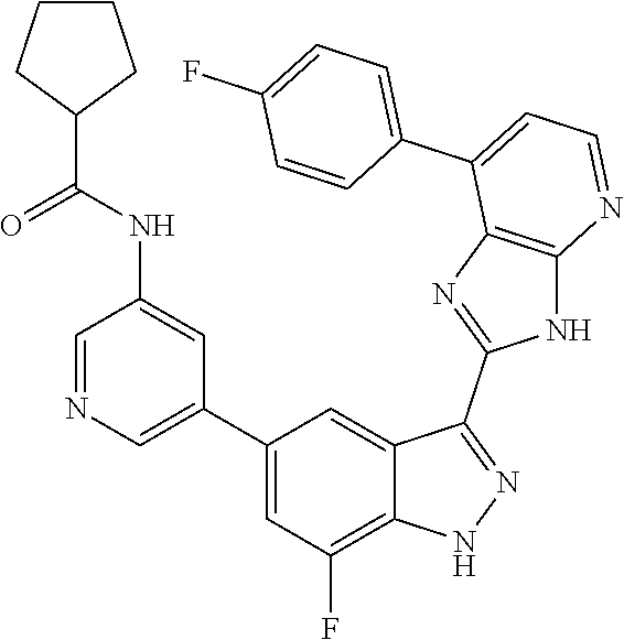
C1=NC=C(C2=CC(F)=C3C(=C2)C(C2=NC4=C(N2)N=CC=C4C2=CC=C(F)C=C2)=NN3)C=C1NC(=O)C1CCCC1
